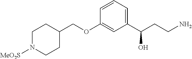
C1N([MeO2S])CCC(COC2=CC(C(CCN)O)=CC=C2)C1
